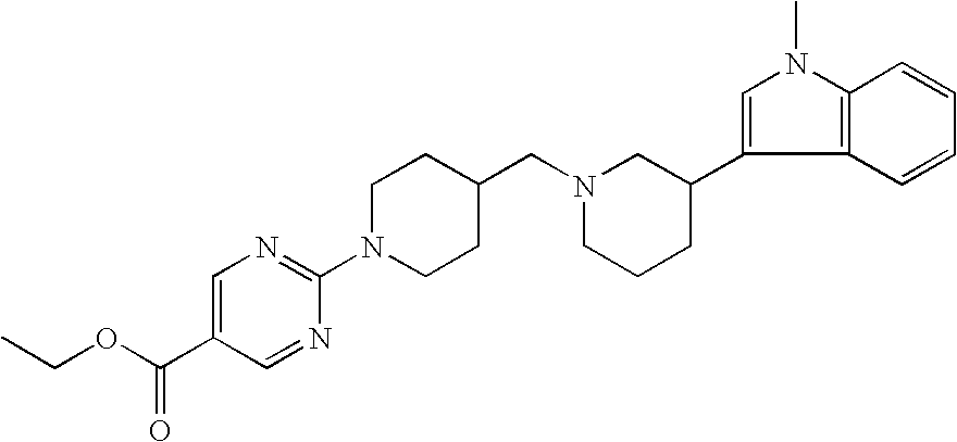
C1=C(C(OCC)=O)C=NC(N2CCC(CN3CCCC(C4=CN(C)C5=C4C=CC=C5)C3)CC2)=N1
